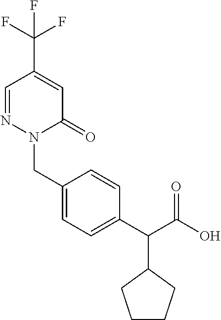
C1=NN(CC2=CC=C(C(C(O)=O)C3CCCC3)C=C2)C(=O)C=C1C(F)(F)F
